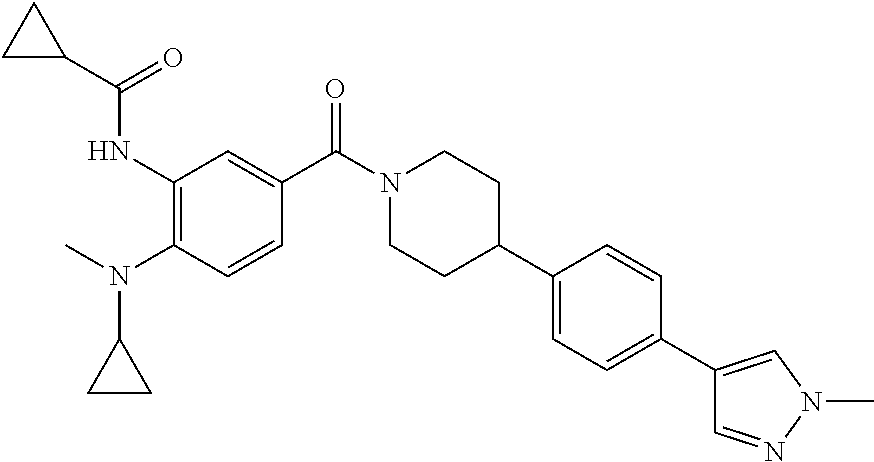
C1(C(=O)NC2=C(N(C)C3CC3)C=CC(C(N3CCC(C4=CC=C(C5=CN(C)N=C5)C=C4)CC3)=O)=C2)CC1
